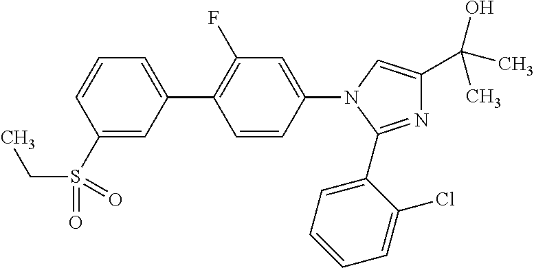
N1=C(C2=CC=CC=C2Cl)N(C2=CC(F)=C(C3=CC=CC(S(CC)(=O)=O)=C3)C=C2)C=C1C(C)(C)O
